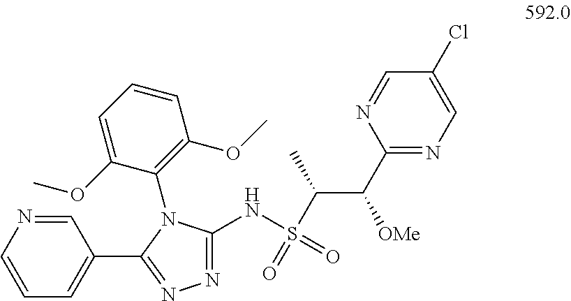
N(C1=NN=C(C2=CC=CN=C2)N1C1=C(OC)C=CC=C1OC)S(=O)(C(C)C([OMe])C1=NC=C(Cl)C=N1)=O
